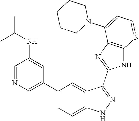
C1=NC=C(C2=CC=C3C(=C2)C(C2=NC4=C(N2)N=CC=C4N2CCCCC2)=NN3)C=C1NC(C)C
